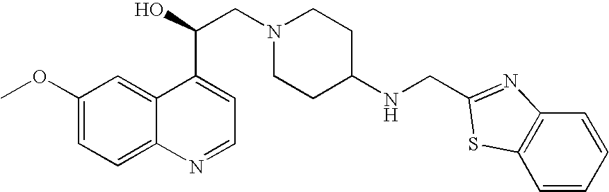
C1(OC)=CC=C2C(=C1)C(C(O)CN1CCC(NCC3=NC4=C(C=CC=C4)S3)CC1)=CC=N2
